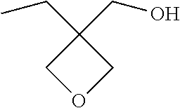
C1(CO)(CC)COC1
